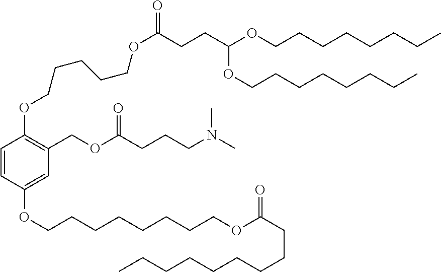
C1=CC(OCCCCCCCCOC(CCCCCCCCC)=O)=CC(COC(CCCN(C)C)=O)=C1OCCCCCOC(=O)CCC(OCCCCCCCC)OCCCCCCCC
